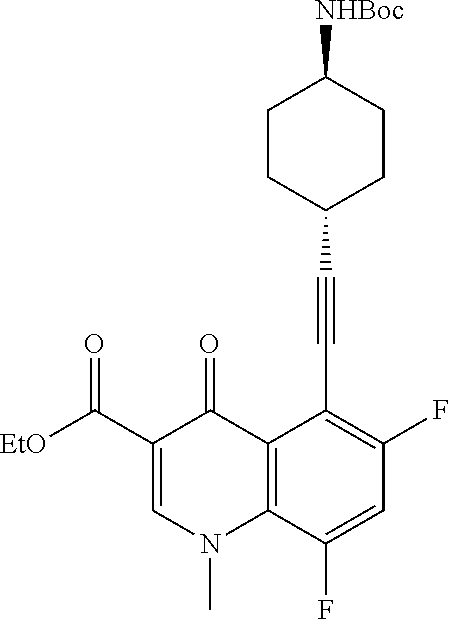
C12=C(C(F)=CC(F)=C1C#CC1CCC([NHBoc])CC1)N(C)C=C(C([EtO])=O)C2=O
